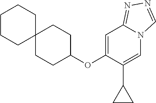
C1=C(OC2CCC3(CC2)CCCCC3)C(C2CC2)=CN2C1=NN=C2
